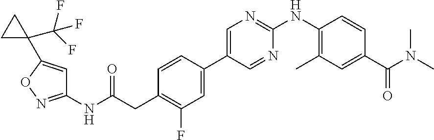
C1(NC(=O)CC2=C(F)C=C(C3=CN=C(NC4=C(C)C=C(C(=O)N(C)C)C=C4)N=C3)C=C2)=NOC(C2(C(F)(F)F)CC2)=C1
